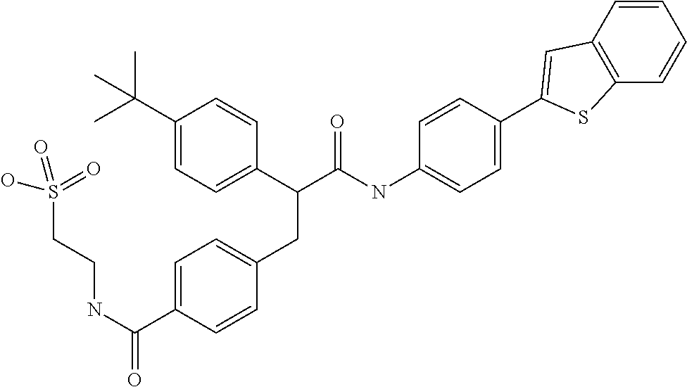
C1=C(C(NCCS(O)(=O)=O)=O)C=CC(CC(C2=CC=C(C(C)(C)C)C=C2)C(NC2=CC=C(C3=CC4=C(C=CC=C4)S3)C=C2)=O)=C1
